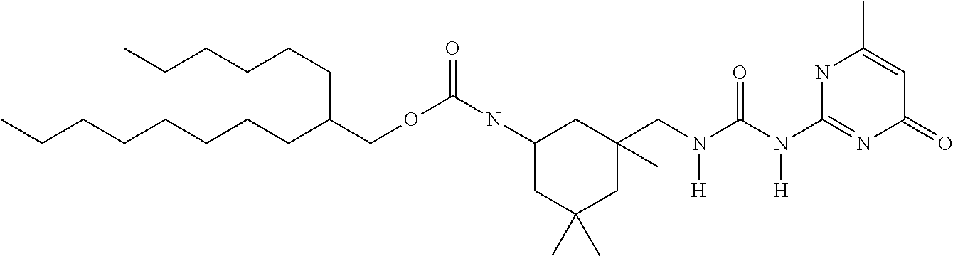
N(C(N(CC1(C)CC(NC(OCC(CCCCCC)CCCCCCCC)=O)CC(C)(C)C1)[H])=O)([H])C1=NC(=O)C=C(C)N1
